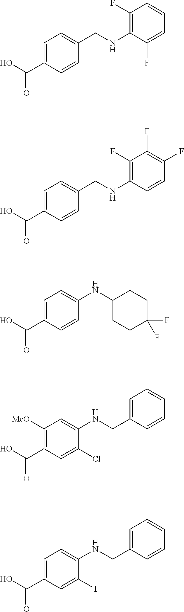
C1=C(C(O)=O)C=CC(CNC2=C(F)C=CC=C2F)=C1.C1=C(C(O)=O)C=CC(CNC2=C(F)C(F)=C(F)C=C2)=C1.C1=C(C(O)=O)C=CC(NC2CCC(F)(F)CC2)=C1.C1([MeO])=C(C(O)=O)C=C(Cl)C(NCC2=CC=CC=C2)=C1.C1=C(C(O)=O)C=C(I)C(NCC2=CC=CC=C2)=C1
